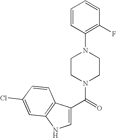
C(=O)(N1CCN(C2=C(F)C=CC=C2)CC1)C1=CNC2=C1C=CC(Cl)=C2
